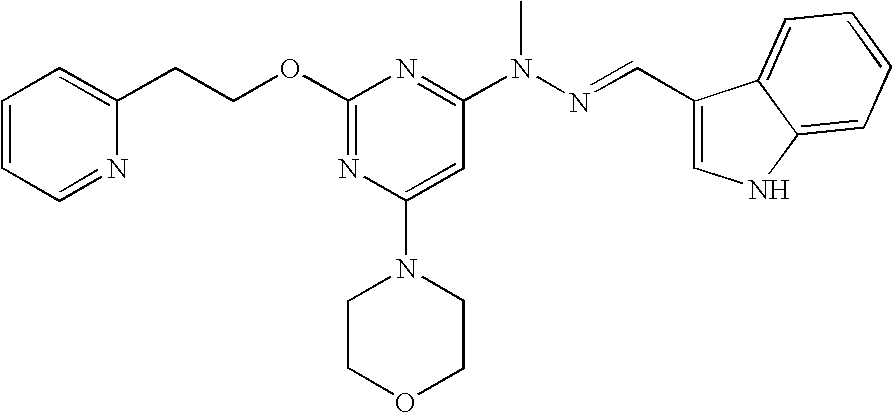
C(COC1=NC(N2CCOCC2)=CC(N(N=CC2=CNC3=CC=CC=C23)C)=N1)C1=CC=CC=N1
